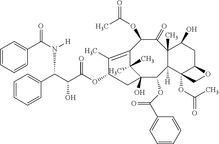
C1=CC=CC(C(=O)OC2C3(O)C(C)(C)C(=C(C)C(OC(C(O)C(C4=CC=CC=C4)N([H])C(=O)C4=CC=CC=C4)=O)C3)C(OC(C)=O)C(=O)C3(C)C2([H])C2(OC(C)=O)C(CC3O)OC2)=C1
